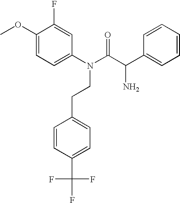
C1(F)=CC(N(CCC2=CC=C(C(F)(F)F)C=C2)C(C(C2=CC=CC=C2)N)=O)=CC=C1OC
